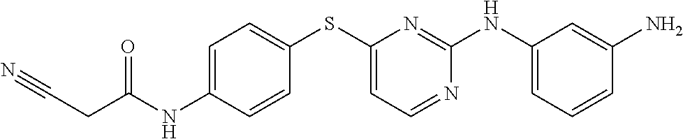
C1=C(NC(CC#N)=O)C=CC(SC2=CC=NC(NC3=CC=CC(N)=C3)=N2)=C1
